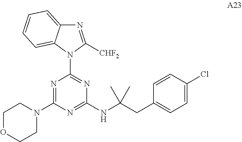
N1=C([CHF2])N(C2=NC(NC(CC3=CC=C(Cl)C=C3)(C)C)=NC(N3CCOCC3)=N2)C2=CC=CC=C12
